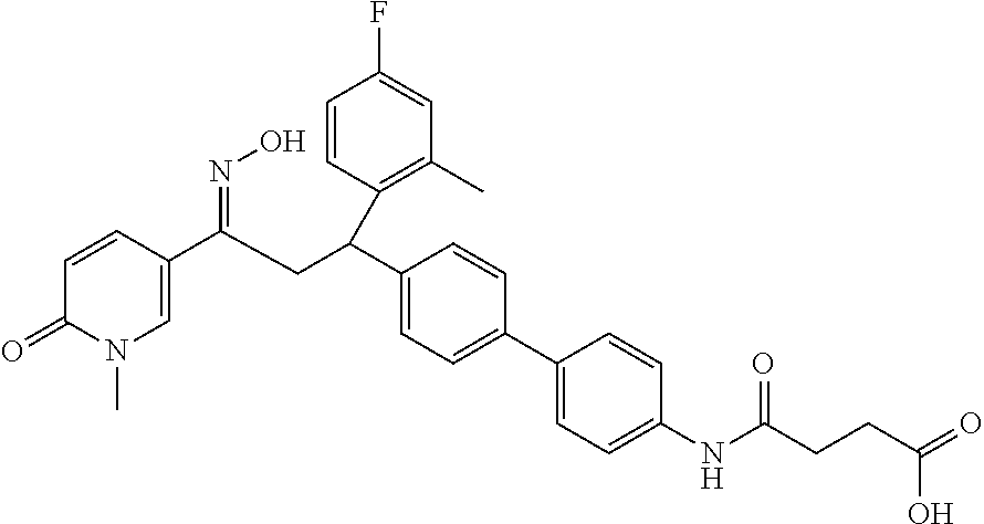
C1=C(C(CC(C2=CC=C(C3=CC=C(NC(=O)CCC(O)=O)C=C3)C=C2)C2=C(C)C=C(F)C=C2)=NO)C=CC(=O)N1C
